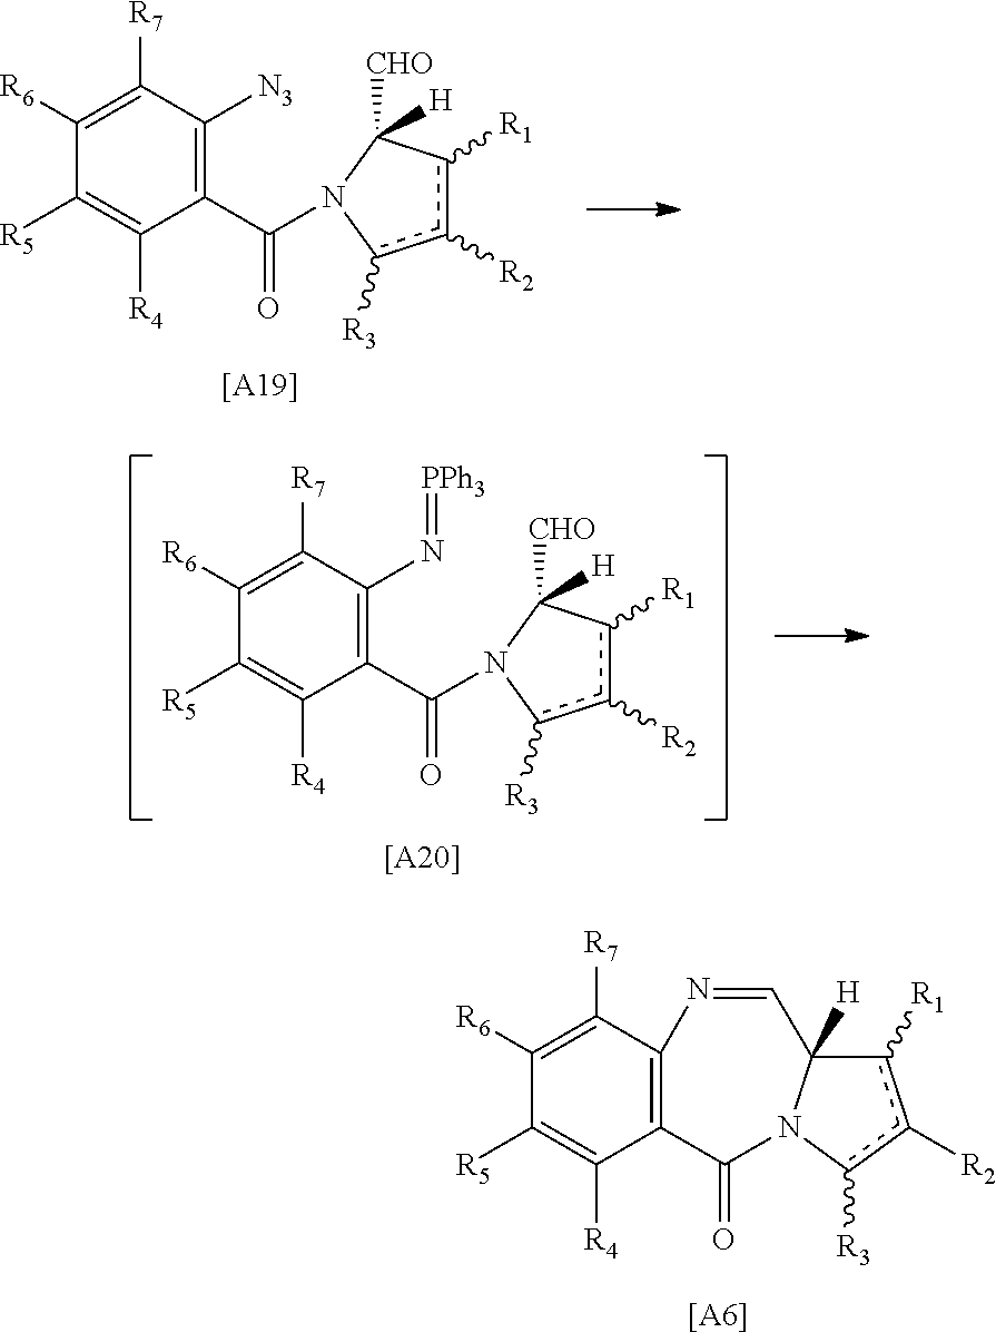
C1(C(=O)N2C([CHO])([H])c([R1])c([R2])c2[R3])=C([N3])C([R7])=C([R6])C([R5])=C1[R4].[[A19]].C1(C(=O)N2C([CHO])([H])c([R1])c([R2])c2[R3])=C(N=[PPh3])C([R7])=C([R6])C([R5])=C1[R4].[[A20]].[[A6]].C12=C(C([R7])=C([R6])C([R5])=C1[R4])N=CC1([H])c([R1])c([R2])c([R3])N1C2=O
